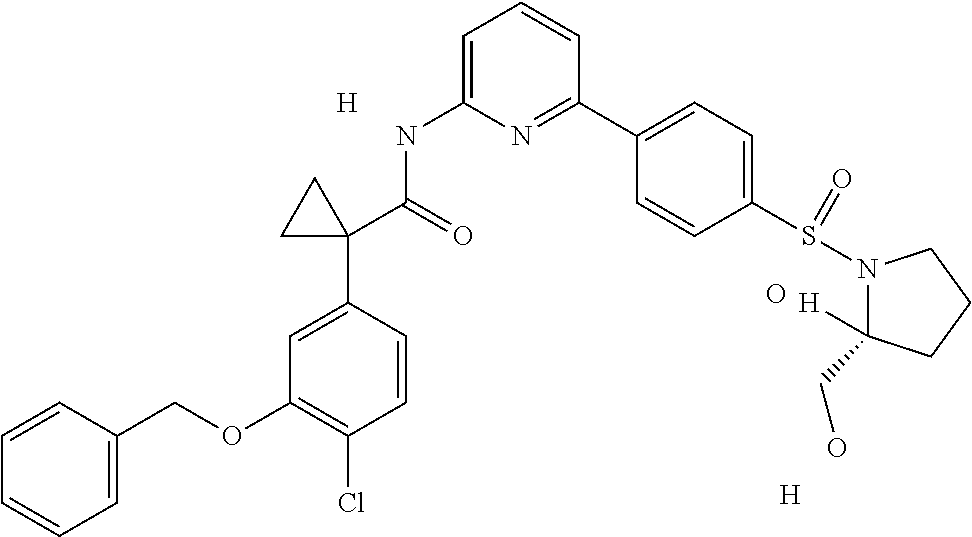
C1=CC(COC2=C(Cl)C=CC(C3(C(=O)NC4=CC=CC(C5=CC=C(S(N6C([H])(CO)CCC6)=O)C=C5)=N4)CC3)=C2)=CC=C1.[H].O.[H]
